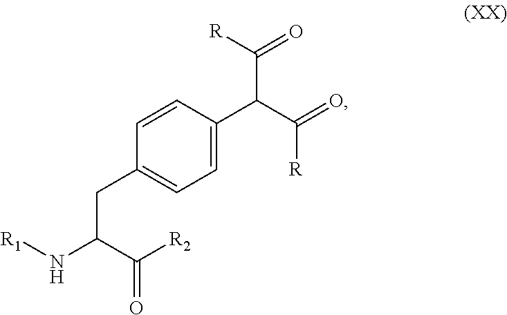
C([R2])(=O)C(N[R1])CC1=CC=C(C(C([R])=O)C(=O)[R])C=C1
